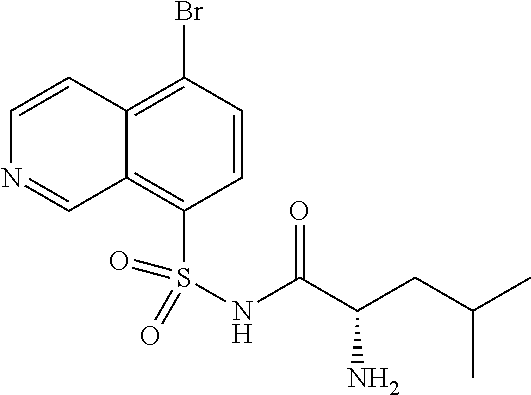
S(NC(C(CC(C)C)N)=O)(C1=C2C(=C(Br)C=C1)C=CN=C2)(=O)=O
